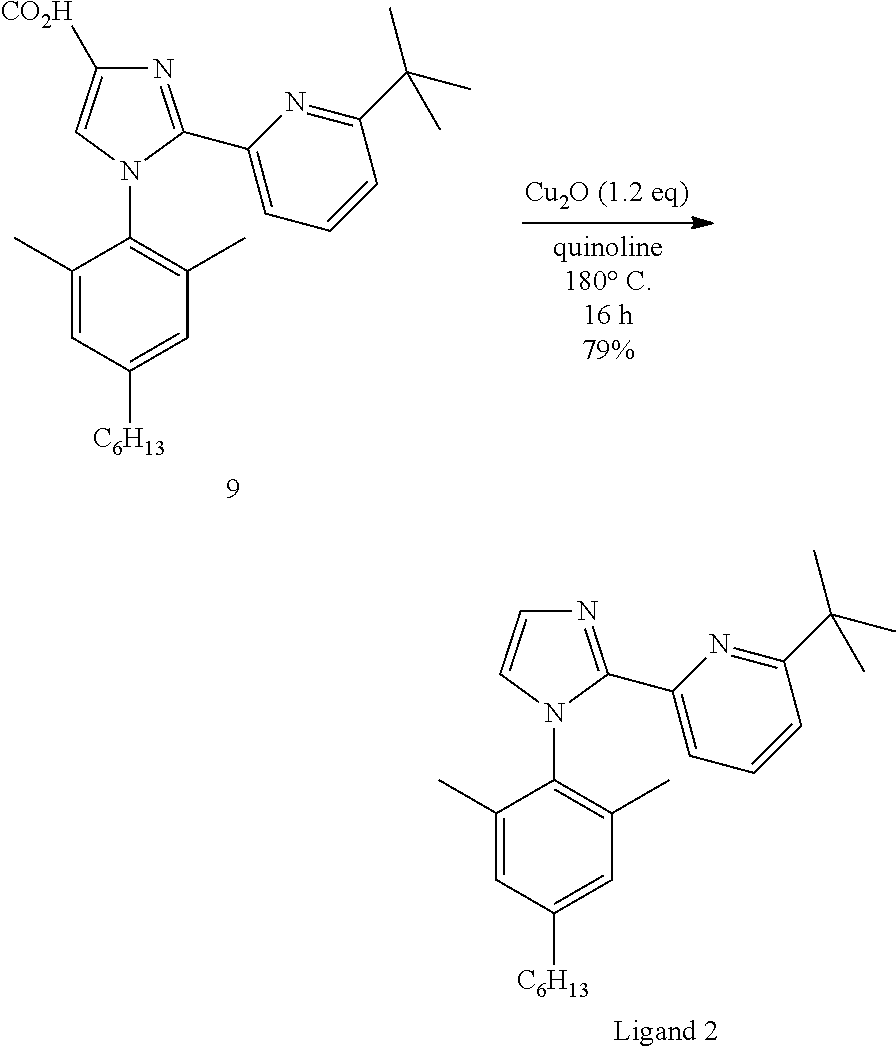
C1(C)=CC([C6H13])=CC(C)=C1N1C(C2=CC=CC(C(C)(C)C)=N2)=NC([CO2H])=C1.C1(C)=CC([C6H13])=CC(C)=C1N1C(C2=CC=CC(C(C)(C)C)=N2)=NC=C1
